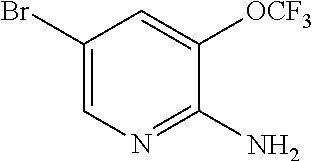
C1(Br)=CN=C(N)C([OCF3])=C1
